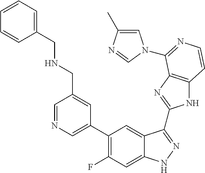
C1=C(C2=C(F)C=C3C(=C2)C(C2=NC4=C(N2)C=CN=C4N2C=C(C)N=C2)=NN3)C=C(CNCC2=CC=CC=C2)C=N1
